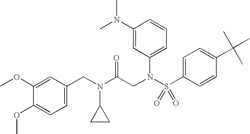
C1(N(C)C)=CC(N(S(C2=CC=C(C(C)(C)C)C=C2)(=O)=O)CC(N(CC2=CC=C(OC)C(OC)=C2)C2CC2)=O)=CC=C1
